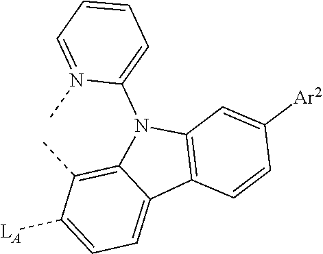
C1=C([LA])C(C)=C2C(=C1)C1=C(N2C2=CC=CC=N2C)C=C([Ar2])C=C1
